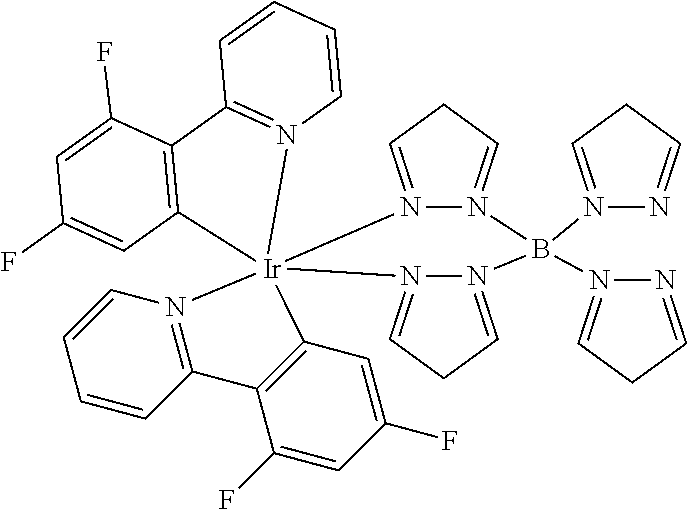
N12=CCC=N1B(N1=CCC=N1)(N1=CCC=N1)N1=CCC=N1[Ir]213(C2=C(C(F)=CC(F)=C2)C2=N1C=CC=C2)N1=C(C=CC=C1)C1=C3C=C(F)C=C1F
